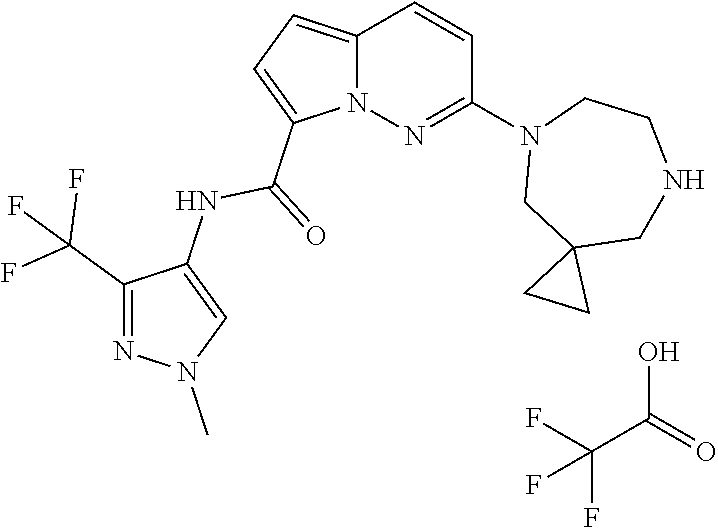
N12C(=CC=C1C(=O)NC1=CN(C)N=C1C(F)(F)F)C=CC(N1CC3(CNCC1)CC3)=N2.FC(F)(C(O)=O)F
